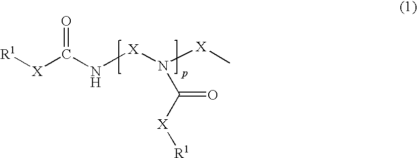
[R1][X]C(N[X]N([X]C)C(=O)[X][R1])=O
